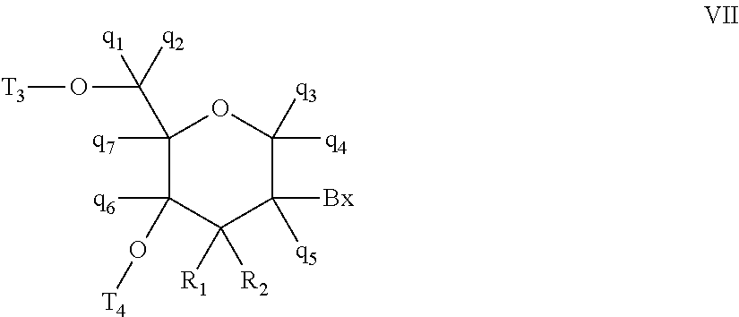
C1(O[T4])([q6])C([R1])([R2])C([q5])([Bx])C([q3])([q4])OC1(C(O[T3])([q1])[q2])[q7]
